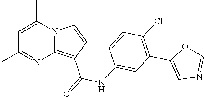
C1=C(C)N2C(=C(C(=O)NC3=CC(C4=CN=CO4)=C(Cl)C=C3)C=C2)N=C1C
